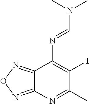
C12=NON=C1N=C(C)C(I)=C2N=CN(C)C
